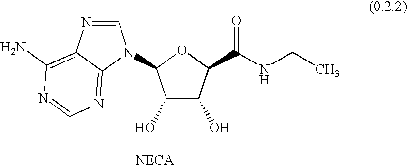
O1C(N2C3=NC=NC(N)=C3N=C2)C(O)C(O)C1C(NCC)=O
